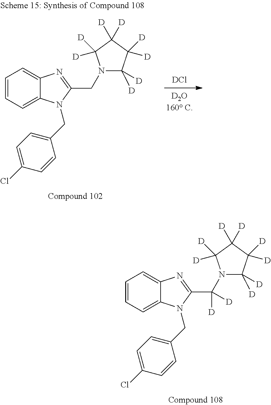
C1=CC=C2C(=C1)N=C(C(N1C([D])([D])C([D])([D])C([D])([D])C1([D])[D])([D])[D])N2CC1=CC=C(Cl)C=C1.[DCl].C1=CC=C2C(=C1)N=C(CN1C([D])([D])C([D])([D])C([D])([D])C1([D])[D])N2CC1=CC=C(Cl)C=C1
